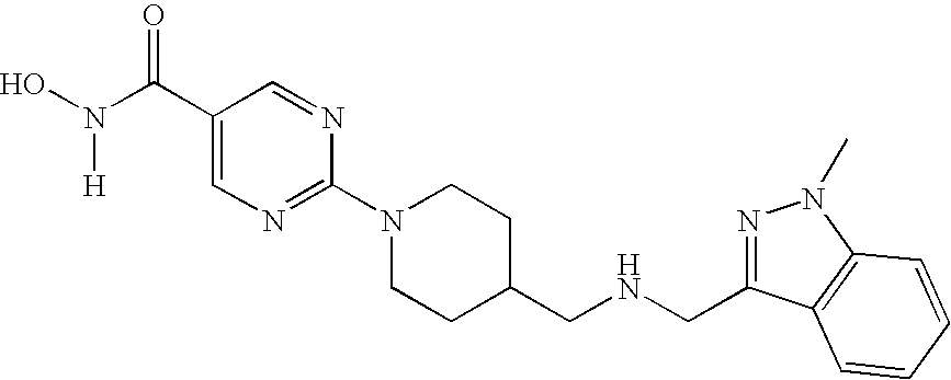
ON(C(C1=CN=C(N2CCC(CNCC3=NN(C)C4=C3C=CC=C4)CC2)N=C1)=O)[H]
